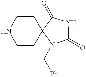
N1CCC2(CC1)C(=O)NC(=O)N2C[Ph]
